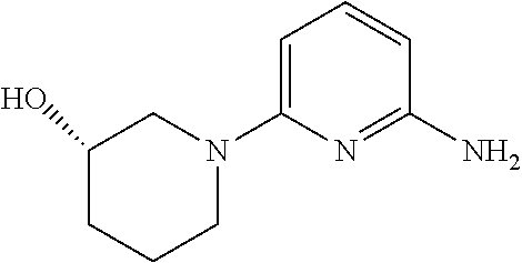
C1=C(N2CC(O)CCC2)N=C(N)C=C1
